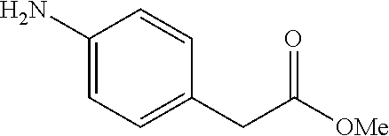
C1(N)=CC=C(CC([OMe])=O)C=C1
